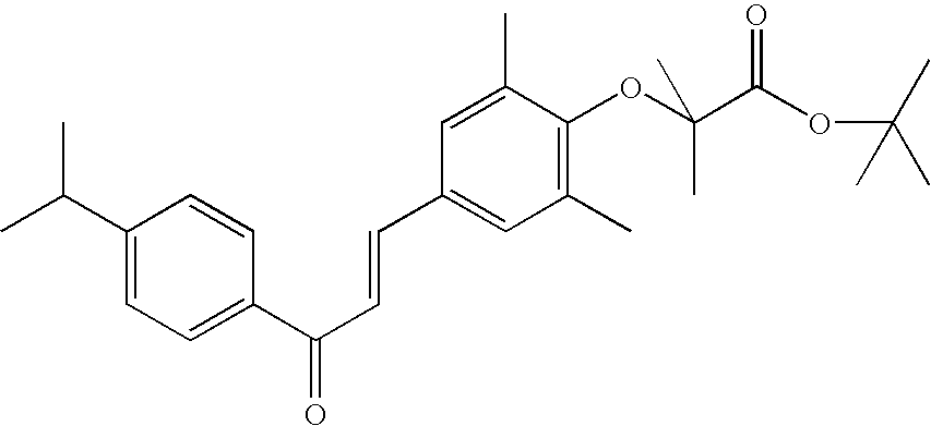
C1(C(C)C)=CC=C(C(C=CC2=CC(C)=C(OC(C(OC(C)(C)C)=O)(C)C)C(C)=C2)=O)C=C1
